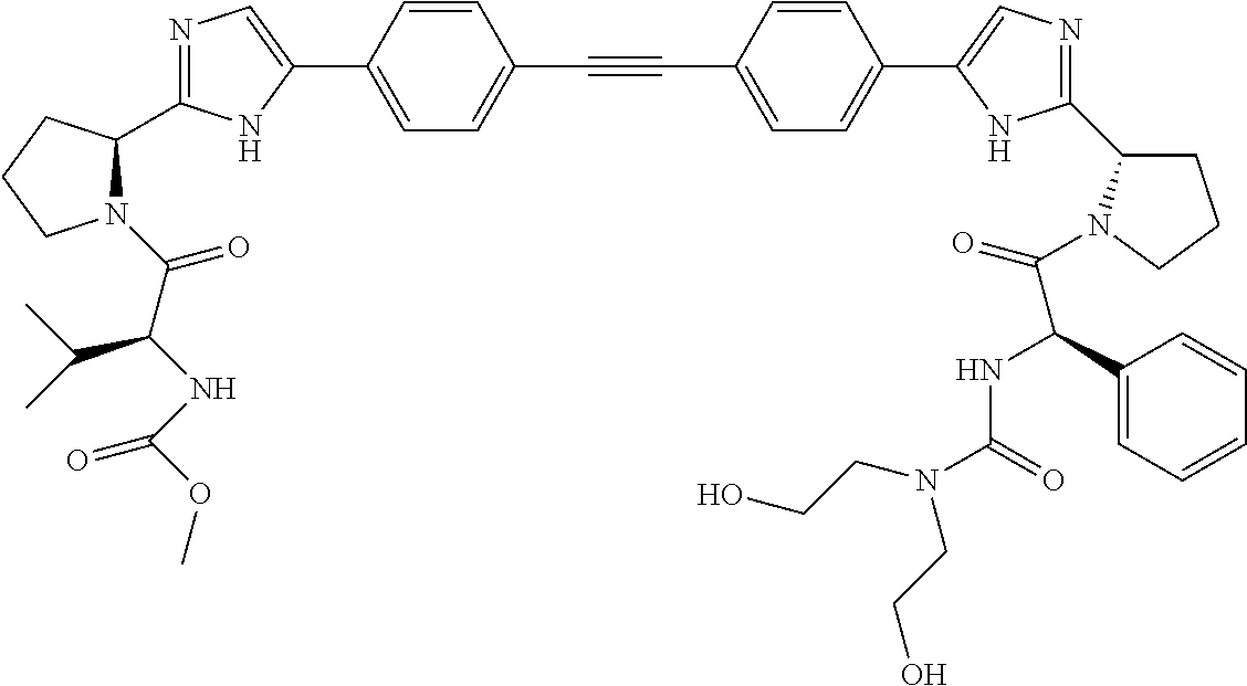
N1=C(C2N(C(C(NC(=O)OC)C(C)C)=O)CCC2)NC(C2=CC=C(C#CC3=CC=C(C4=CN=C(C5CCCN5C(=O)C(C5=CC=CC=C5)NC(N(CCO)CCO)=O)N4)C=C3)C=C2)=C1
